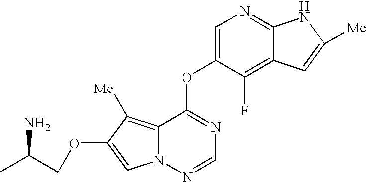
C1=C(OC2=NC=NN3C2=C([Me])C(OCC(C)N)=C3)C(F)=C2C(=N1)NC([Me])=C2
